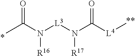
[L3](N(C([L4]C)=O)[R17])N(C(C)=O)[R16]
